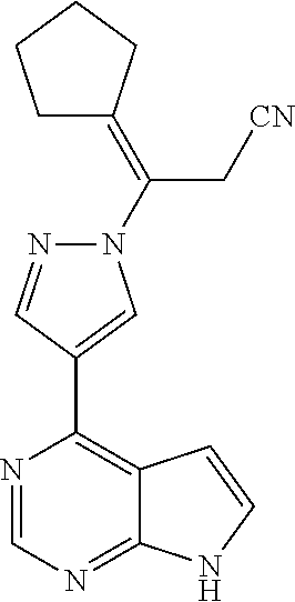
N1=CN=C2C(=C1C1=CN(C(C[CN])=C3CCCC3)N=C1)C=CN2
